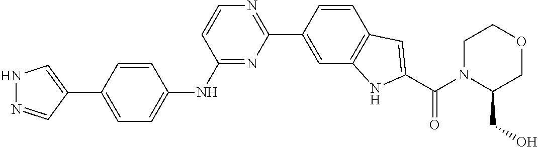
N1=C(NC2=CC=C(C3=CNN=C3)C=C2)C=CN=C1C1=CC2=C(C=C1)C=C(C(N1C(CO)COCC1)=O)N2
